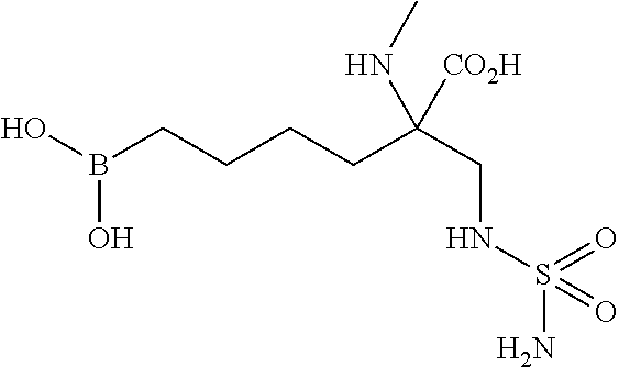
OB(CCCCC(CNS(N)(=O)=O)(NC)[CO2H])O
